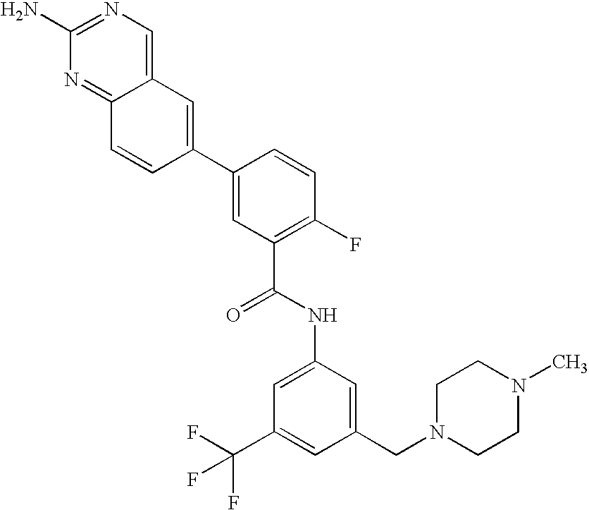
C12=NC(N)=NC=C1C=C(C1=CC(C(NC3=CC(C(F)(F)F)=CC(CN4CCN(C)CC4)=C3)=O)=C(F)C=C1)C=C2
